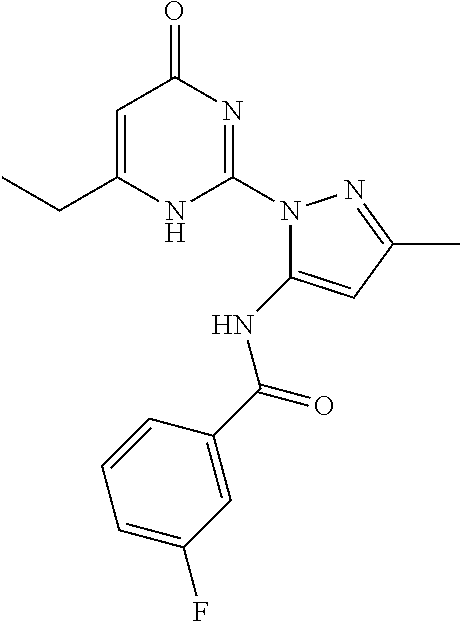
C1=C(CC)NC(N2C(NC(C3=CC(F)=CC=C3)=O)=CC(C)=N2)=NC1=O
